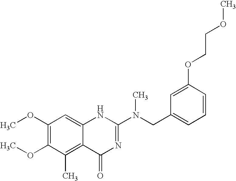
C1(OC)=C(OC)C(C)=C2C(=C1)NC(N(CC1=CC=CC(OCCOC)=C1)C)=NC2=O
